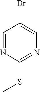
BrC1=CN=C(SC)N=C1
